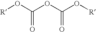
[R]OC(OC(O[R])=O)=O
